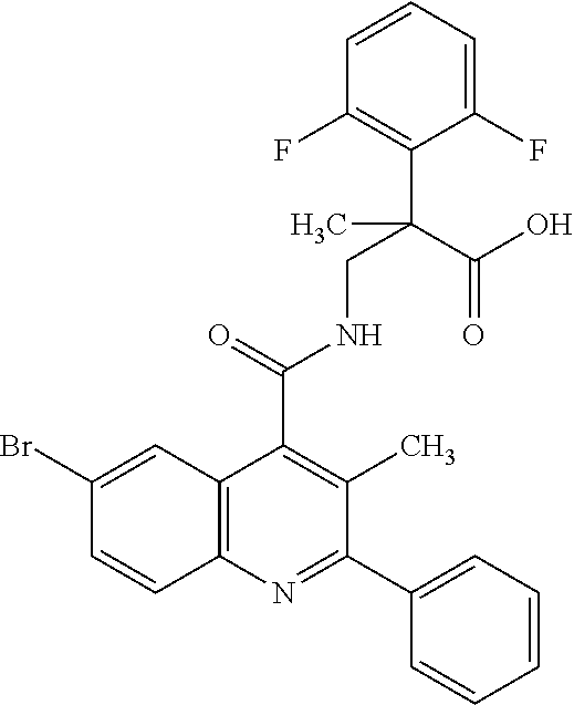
C1(Br)=CC2=C(C=C1)N=C(C1=CC=CC=C1)C(C)=C2C(=O)NCC(C1=C(F)C=CC=C1F)(C(O)=O)C
